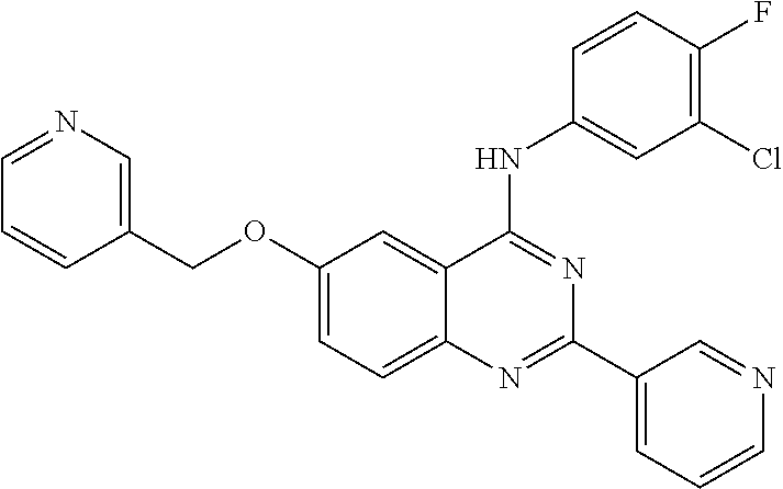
C1(COC2=CC=C3C(=C2)C(NC2=CC(Cl)=C(F)C=C2)=NC(C2=CC=CN=C2)=N3)=CN=CC=C1
